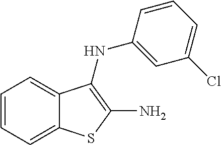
C1=CC=C2C(=C1)SC(N)=C2NC1=CC(Cl)=CC=C1
